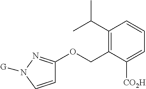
C1=CN([G])N=C1OCC1=C(C(C)C)C=CC=C1[CO2H]
